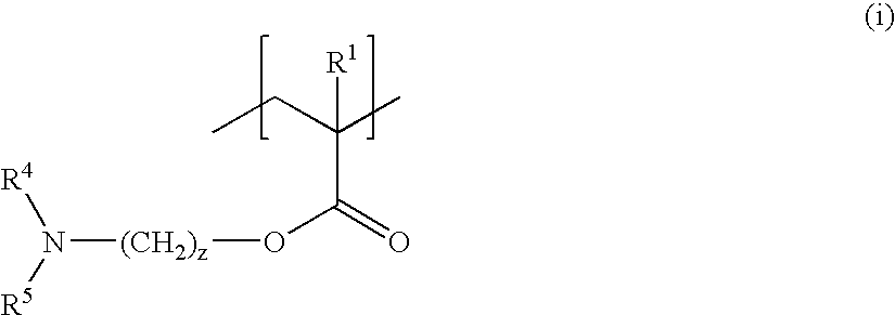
CCC(C)([R1])C(=O)O[(CH2)z]N([R5])[R4]
